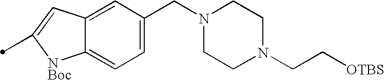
C12=CC(CN3CCN(CC[OTBS])CC3)=CC=C1[NBoc]C(C)=C2
